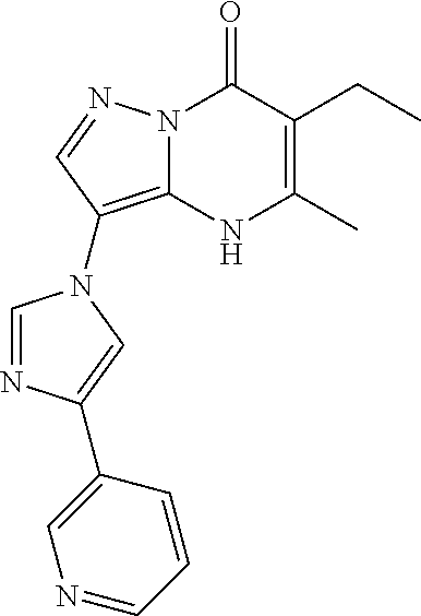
C1=NC(C2=CN=CC=C2)=CN1C1=C2N(C(=O)C(CC)=C(C)N2)N=C1
